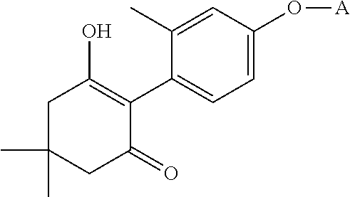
C1C(C)(C)CC(=O)C(C2=CC=C(O[A])C=C2C)=C1O
